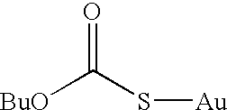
[BuO]C(S[Au])=O
